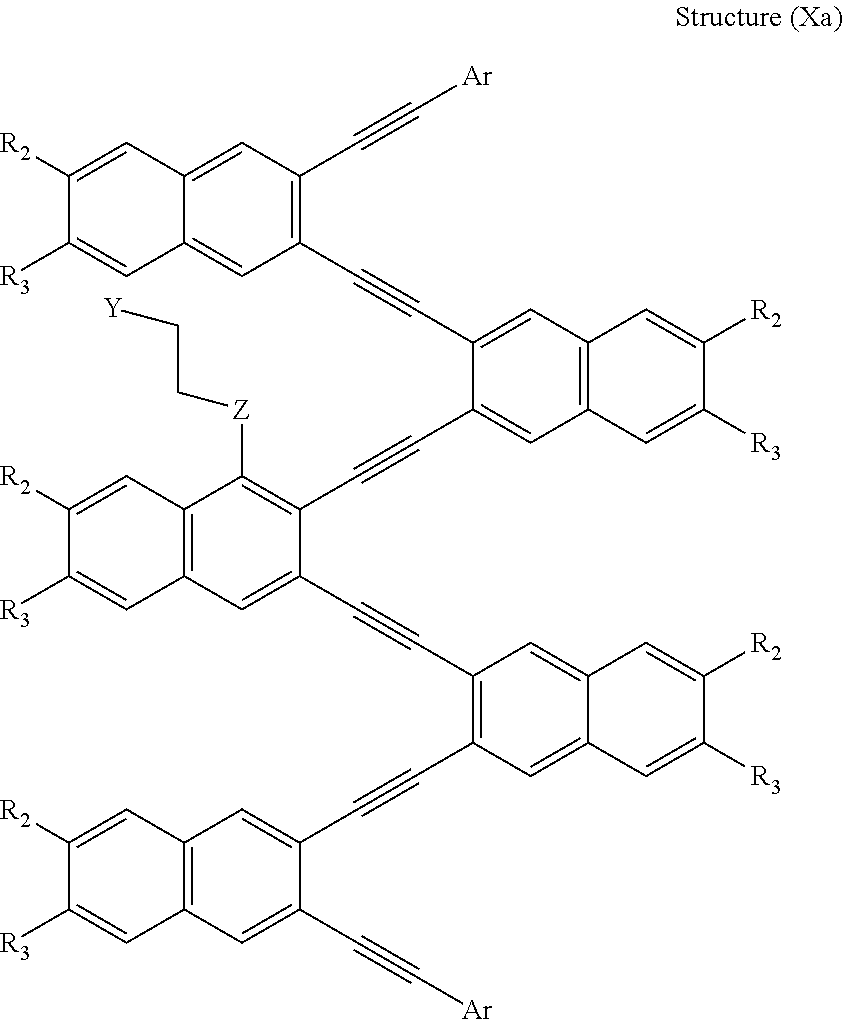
C1(C#CC2=C(C#CC3=CC4=C(C=C3C#C[Ar])C=C([R3])C([R2])=C4)C=C3C(=C2)C=C([R2])C([R3])=C3)=CC2=C(C([Z]CC[Y])=C1C#CC1=CC3=C(C=C1C#CC1=C(C#C[Ar])C=C4C(=C1)C=C([R3])C([R2])=C4)C=C([R2])C([R3])=C3)C=C([R2])C([R3])=C2
